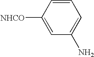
C1=CC([NHCO])=CC(N)=C1
